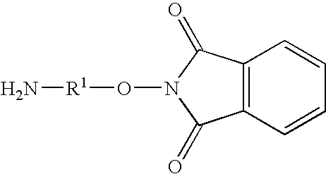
C12=C(C=CC=C1)C(=O)N(O[R1]N)C2=O
